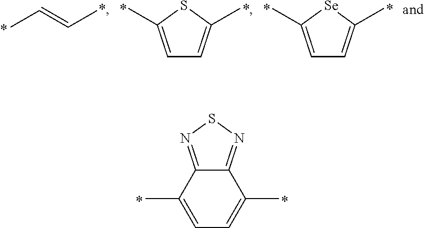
CC=CC.C1=C(C)SC(C)=C1.C1=C(C)[Se]C(C)=C1.C12=NSN=C1C(C)=CC=C2C
